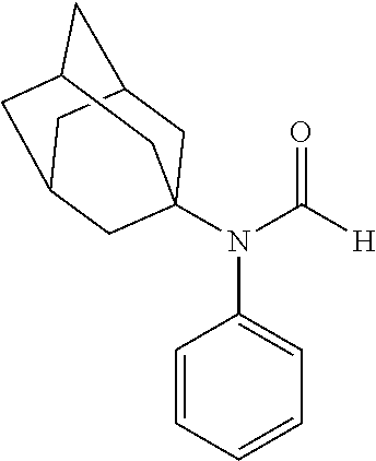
C1=CC=CC=C1N(C12CC3CC(CC(C1)C3)C2)C([H])=O
